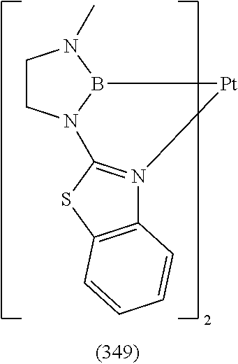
C1CN2B(N1C)[Pt]N1=C2SC2=C1C=CC=C2
